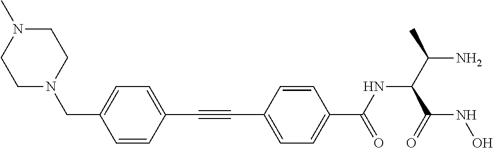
C(C1=CC=C(C(NC(C(N)C)C(NO)=O)=O)C=C1)#CC1=CC=C(CN2CCN(C)CC2)C=C1
